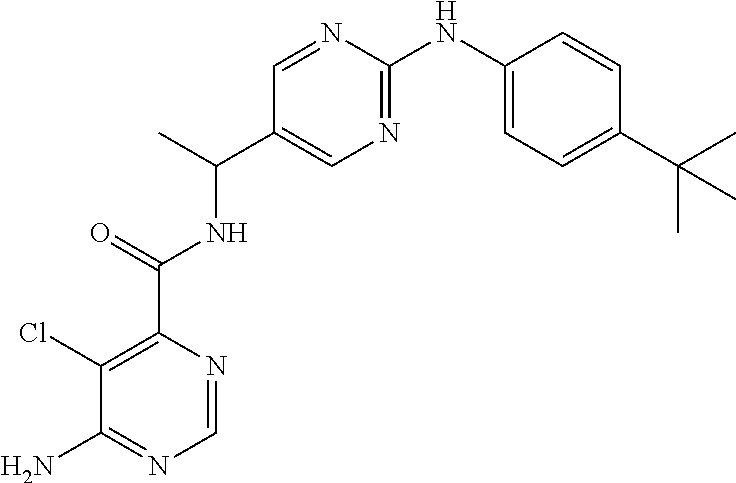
C1(Cl)=C(C(=O)NC(C2=CN=C(NC3=CC=C(C(C)(C)C)C=C3)N=C2)C)N=CN=C1N
